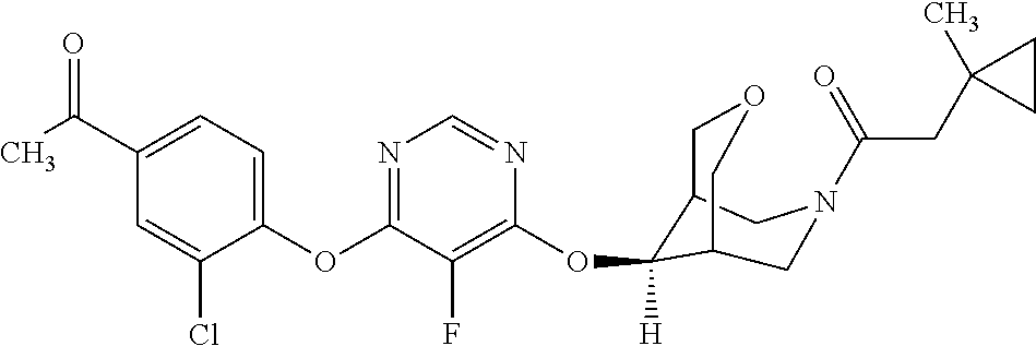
C1(OC2=NC=NC(OC3([H])C4COCC3CN(C(CC3(C)CC3)=O)C4)=C2F)=CC=C(C(C)=O)C=C1Cl
